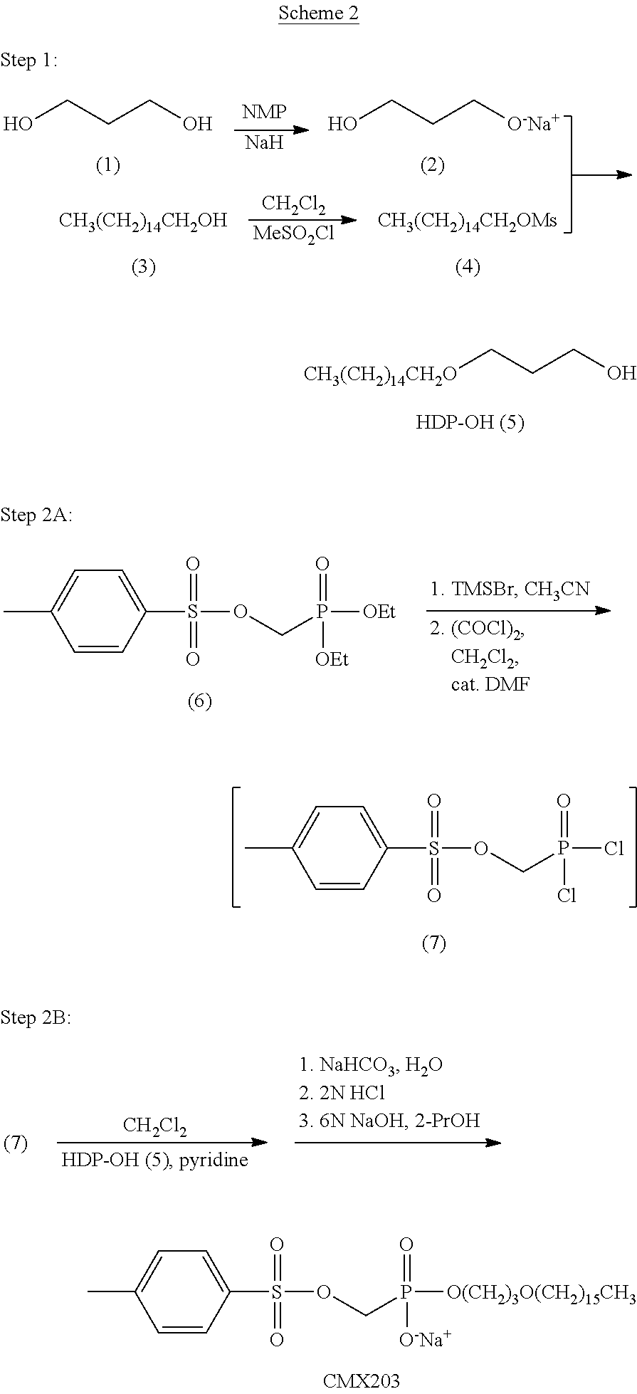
C(O)CCO.[Na].C(O)CC[O-Na+].[CH3(CH2)14CH2OH].[CH2Cl2].[MeSO2Cl].[CH3(CH2)14CH2OMs].C([CH3(CH2)14CH2O])CCO.C1=CC(S(OCP([OEt])(=O)[OEt])(=O)=O)=CC=C1C.C1=CC(S(OCP(Cl)(=O)Cl)(=O)=O)=CC=C1C.[CH2Cl2].C1=CC(S(OCP([O(CH2)3O(CH2)15CH3])(=O)[O-Na+])(=O)=O)=CC=C1C
